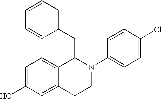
C1=CC=CC(CC2C3=CC=C(O)C=C3CCN2C2=CC=C(Cl)C=C2)=C1
